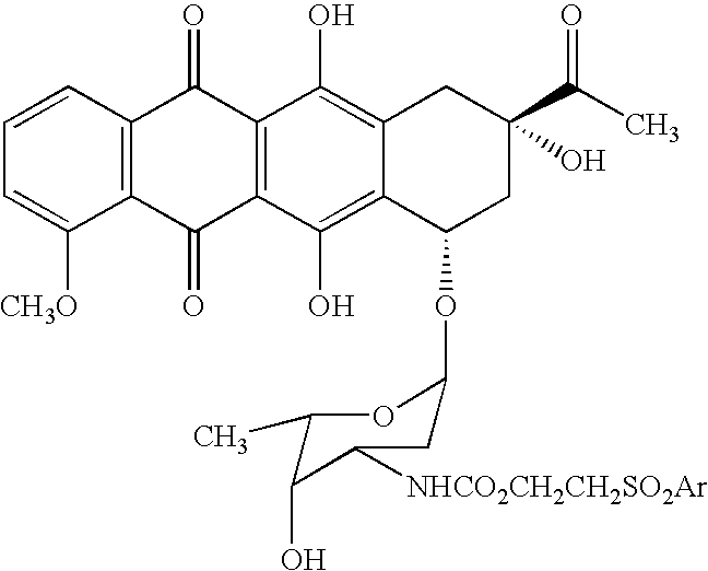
C12=C(C=CC=C1[CH3O])C(=O)C1=C(C2=O)C(O)=C2C(=C1O)CC(C(C)=O)(O)CC2OC1CC([NHCO2CH2CH2SO2Ar])C(O)C(C)O1
